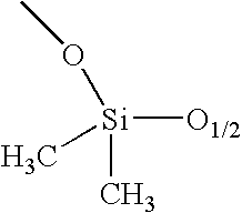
[Si]([O1/2])(OC)(C)C
